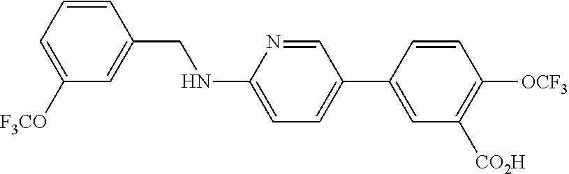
C1([F3CO])=CC=CC(CNC2=CC=C(C3=CC([CO2H])=C([OCF3])C=C3)C=N2)=C1
